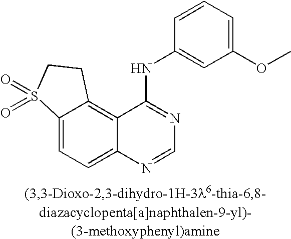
C12=CC=C3C(=C1CCS2(=O)=O)C(NC1=CC(OC)=CC=C1)=NC=N3
